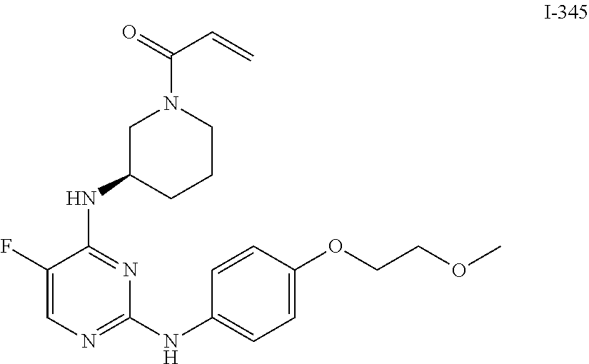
C1(F)=CN=C(NC2=CC=C(OCCOC)C=C2)N=C1NC1CCCN(C(=O)C=C)C1
